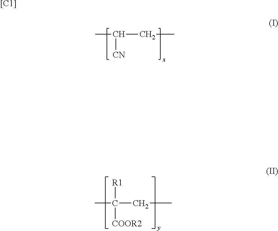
CC(CC)[CN].CC([R1])(CC)[COOR2].[[C1]]
